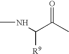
N(C(C(C)=O)[R9])C
